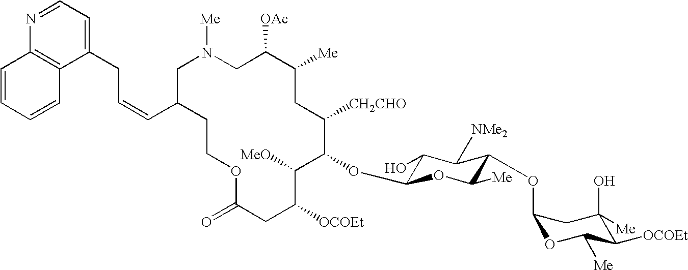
C1C([OAc])C([Me])CC([CH2CHO])C(OC2C(O)C([NMe2])C(OC3OC([Me])C([OCOEt])C(O)([Me])C3)C([Me])O2)C([MeO])C([OCOEt])CC(=O)OCCC(C=CCC2=CC=NC3=C2C=CC=C3)CN1[Me]
